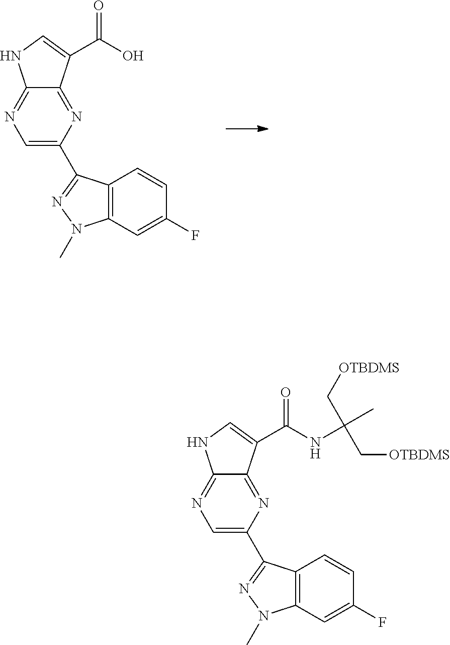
C1=C(C2=NN(C)C3=C2C=CC(F)=C3)N=C2C(=N1)NC=C2C(O)=O.C1=C(C2=NN(C)C3=C2C=CC(F)=C3)N=C2C(=N1)NC=C2C(NC(C[OTBDMS])(C[OTBDMS])C)=O
